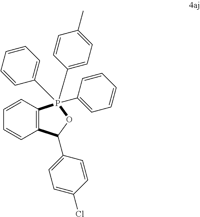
C1=CC=CC2=C1P(C1=CC=C(C)C=C1)(C1=CC=CC=C1)(C1=CC=CC=C1)OC2C1=CC=C(Cl)C=C1
